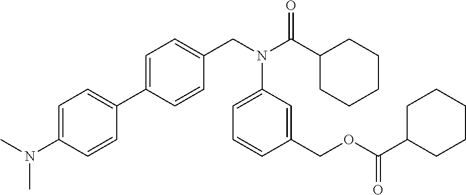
C1(C2=CC=C(CN(C(C3CCCCC3)=O)C3=CC=CC(COC(C4CCCCC4)=O)=C3)C=C2)=CC=C(N(C)C)C=C1
